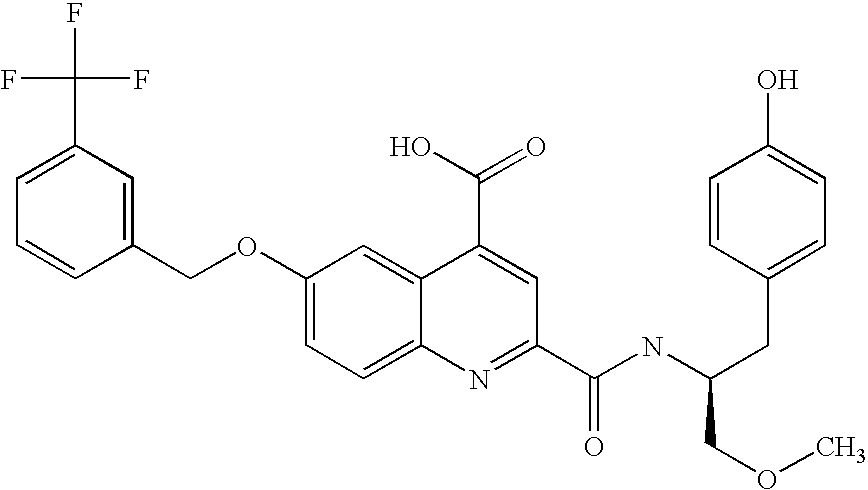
C1(C(F)(F)F)=CC=CC(COC2=CC=C3C(=C2)C(C(O)=O)=CC(C(NC(CC2=CC=C(O)C=C2)COC)=O)=N3)=C1
